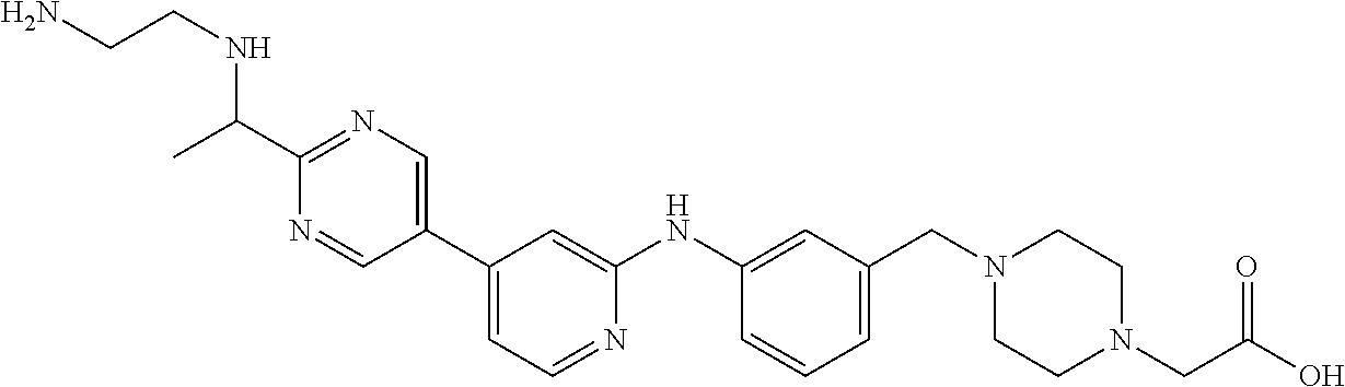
N(C(C)C1=NC=C(C2=CC=NC(NC3=CC(CN4CCN(CC(=O)O)CC4)=CC=C3)=C2)C=N1)CCN
